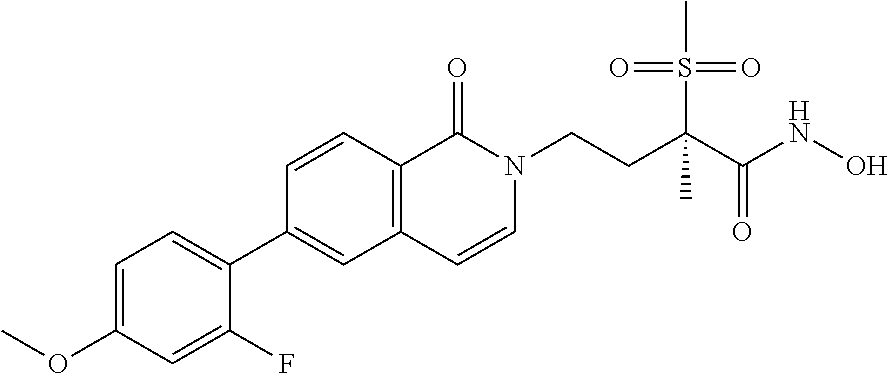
O(C)C1=CC=C(C2=CC3=C(C=C2)C(=O)N(CCC(S(=O)(=O)C)(C(=O)NO)C)C=C3)C(F)=C1
